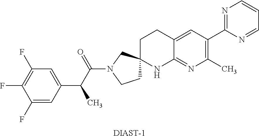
C1(F)=CC(C(C(N2CCC3(C2)CCC2=CC(C4=NC=CC=N4)=C(C)N=C2N3)=O)C)=CC(F)=C1F.[DIAST-1]
